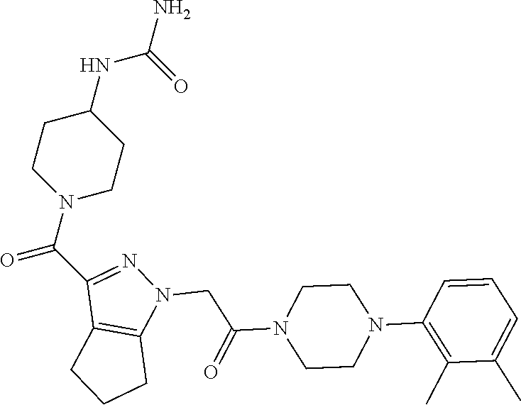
C1CN(C(=O)C2=NN(CC(N3CCN(C4=C(C)C(C)=CC=C4)CC3)=O)C3=C2CCC3)CCC1NC(N)=O
